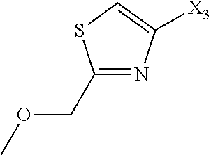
C1(COC)=NC([X3])=CS1
